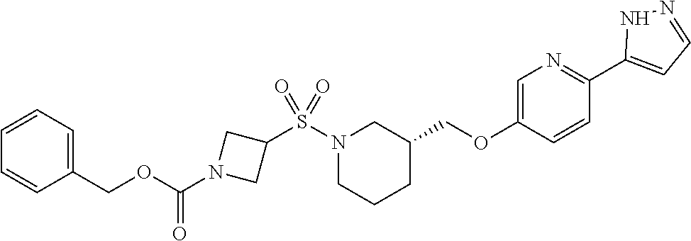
N1=C(C2=CC=NN2)C=CC(OCC2CCCN(S(C3CN(C(OCC4=CC=CC=C4)=O)C3)(=O)=O)C2)=C1
